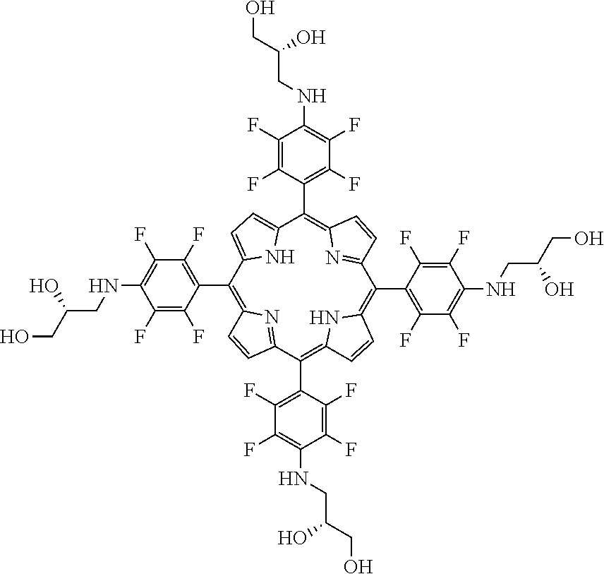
C1(C2=C3N=C(C(C4=C(F)C(F)=C(NCC(O)CO)C(F)=C4F)=C4NC(=C(C5=C(F)C(F)=C(NCC(O)CO)C(F)=C5F)C5=NC(=C(C6=C(F)C(F)=C(NCC(O)CO)C(F)=C6F)C6=CC=C2N6)C=C5)C=C4)C=C3)=C(F)C(F)=C(NCC(O)CO)C(F)=C1F
